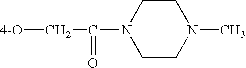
C([4-O])C(N1CCN(C)CC1)=O
